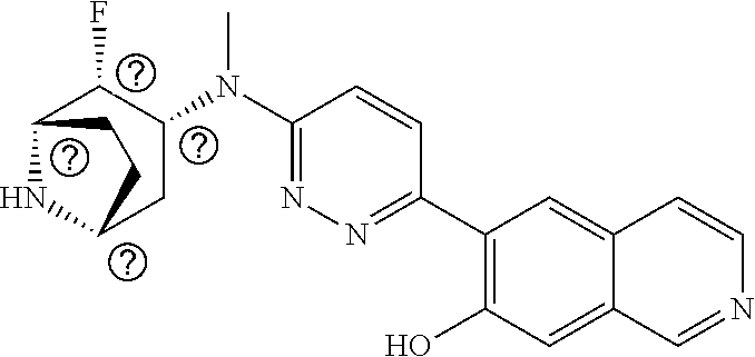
N1=C(N(C)C2CC3NC(C2F)CC3)C=CC(C2=C(O)C=C3C(=C2)C=CN=C3)=N1
